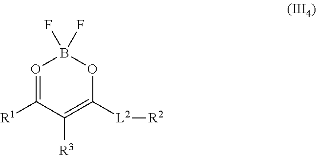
O1=C([R1])C([R3])=C([L2][R2])OB1(F)F
